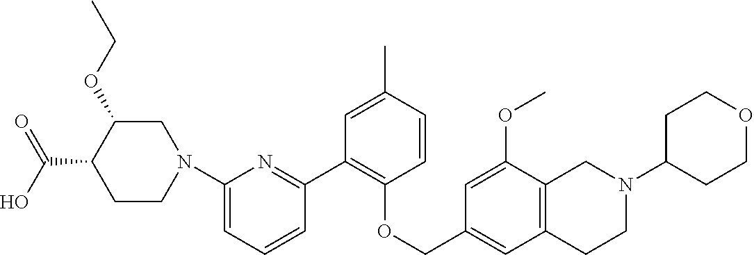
C1(C2=NC(N3CC(OCC)C(C(=O)O)CC3)=CC=C2)=C(OCC2=CC3=C(C(OC)=C2)CN(C2CCOCC2)CC3)C=CC(C)=C1
